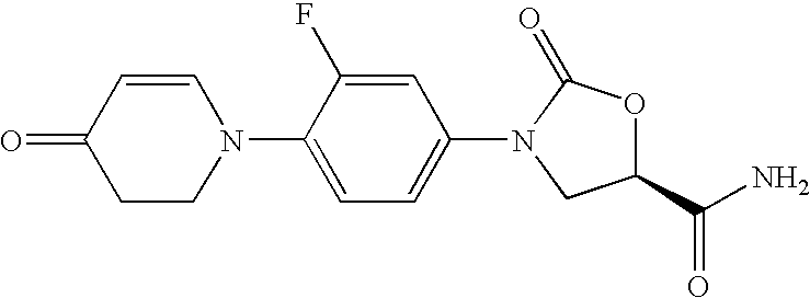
C1(N2CCC(=O)C=C2)=CC=C(N2C(=O)OC(C(N)=O)C2)C=C1F
